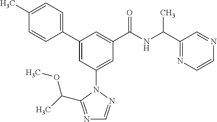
C1(C2=CC(N3N=CN=C3C(OC)C)=CC(C(NC(C3=NC=CN=C3)C)=O)=C2)=CC=C(C)C=C1
